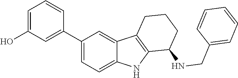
C1(C2=CC(O)=CC=C2)=CC=C2C(=C1)C1=C(N2)C(NCC2=CC=CC=C2)CCC1
